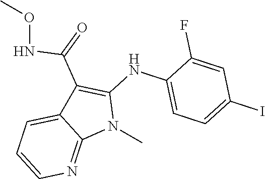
C1(C(=O)NOC)=C(NC2=CC=C(I)C=C2F)N(C)C2=NC=CC=C12
